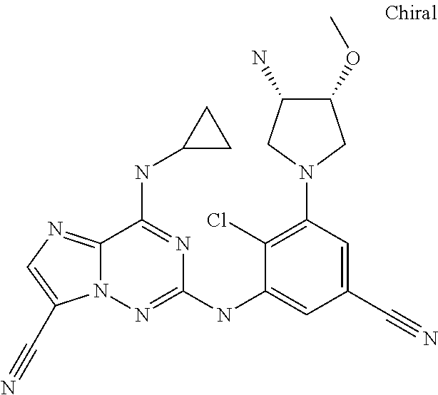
C1(Cl)=C(N2CC(OC)C(N)C2)C=C(C#N)C=C1NC1=NN2C(=NC=C2C#N)C(NC2CC2)=N1
